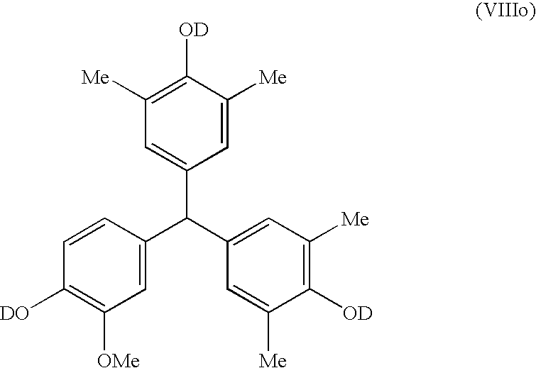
C1([Me])=C([OD])C([Me])=CC(C(C2=CC([Me])=C([OD])C([Me])=C2)C2=CC([OMe])=C([DO])C=C2)=C1
